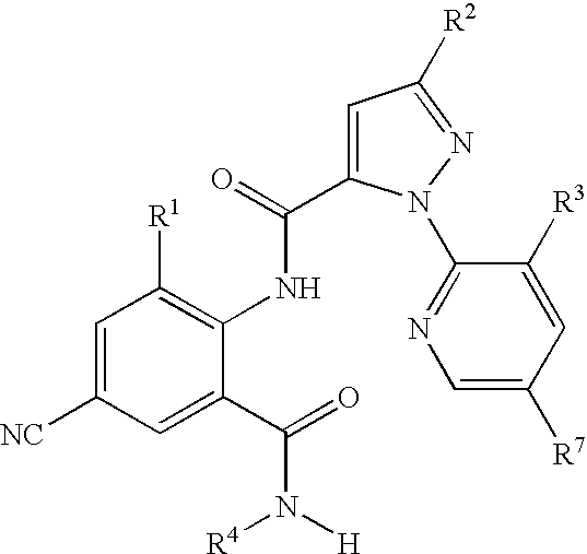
C1=C([NC])C=C(C(=O)N([H])[R4])C(NC(C2=CC([R2])=NN2C2=NC=C([R7])C=C2[R3])=O)=C1[R1]
